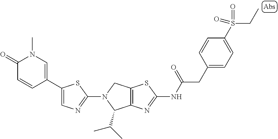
C1(N2C(C(C)C)C3=C(C2)SC(NC(CC2=CC=C(S(CC)(=O)=O)C=C2)=O)=N3)=NC=C(C2=CN(C)C(=O)C=C2)S1
